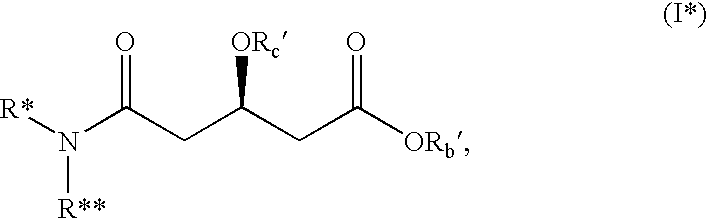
[R*]N(C(CC(CC([ORb])=O)[ORc])=O)[R**]
